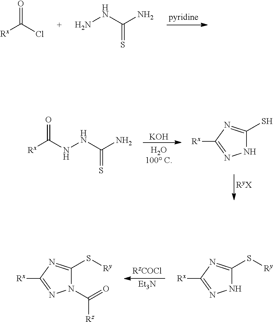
O=C(Cl)[Rx].NNC(N)=S.[KOH].O=C(NNC(=S)N)[Rx].N1C(S)=NC([Rx])=N1.[Et3N].N1C(S[Ry])=NC([Rx])=N1.N1(C([Rz])=O)C(S[Ry])=NC([Rx])=N1
